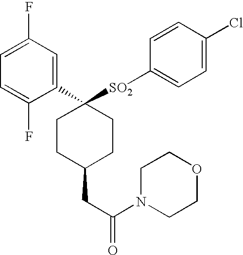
C1=C(F)C=C(C2([SO2]C3=CC=C(Cl)C=C3)CCC(CC(N3CCOCC3)=O)CC2)C(F)=C1
